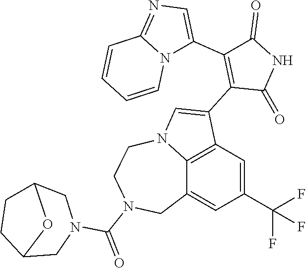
C1(C2=CN=C3N2C=CC=C3)=C(C2=CN3C4=C2C=C(C(F)(F)F)C=C4CN(C(=O)N2CC4CCC(C2)O4)CC3)C(=O)NC1=O
